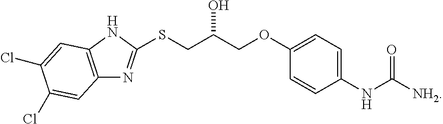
S(CC(COC1=CC=C(NC(=O)[NH2])C=C1)O)C1=NC2=C(N1)C=C(Cl)C(Cl)=C2
